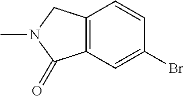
C12=C(C=C(Br)C=C1)C(=O)N(C)C2
